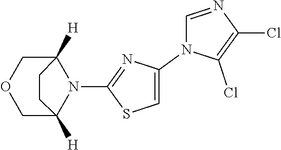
C1=NC(Cl)=C(Cl)N1C1=CSC(N2C3([H])COCC2([H])CC3)=N1
